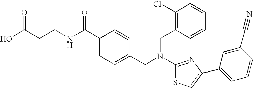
C(CCNC(C1=CC=C(CN(CC2=C(Cl)C=CC=C2)C2=NC(C3=CC=CC(C#N)=C3)=CS2)C=C1)=O)(O)=O
